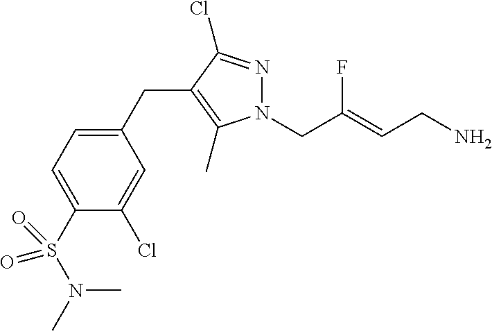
N1(CC(=CCN)F)N=C(Cl)C(CC2=CC=C(S(=O)(=O)N(C)C)C(Cl)=C2)=C1C
